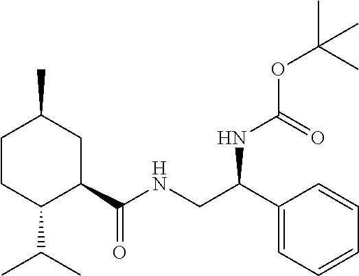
C1CC(C(C)C)C(C(NCC(C2=CC=CC=C2)NC(OC(C)(C)C)=O)=O)CC1C
